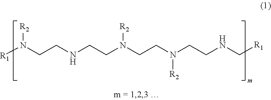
[R1]N(CCNCCN(CCN(CCNC[R1])[R2])[R2])[R2]
